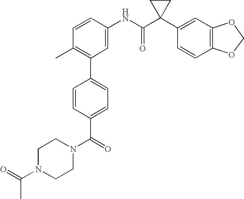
C1=CC(NC(C2(C3=CC4=C(C=C3)OCO4)CC2)=O)=CC(C2=CC=C(C(N3CCN(C(C)=O)CC3)=O)C=C2)=C1C
